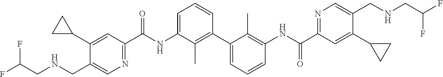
C1(C2CC2)=CC(C(NC2=CC=CC(C3=CC=CC(NC(C4=NC=C(CNCC(F)F)C(C5CC5)=C4)=O)=C3C)=C2C)=O)=NC=C1CNCC(F)F
